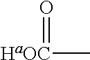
O=[HaOC]C
